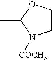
CC1N([COCH3])CCO1
